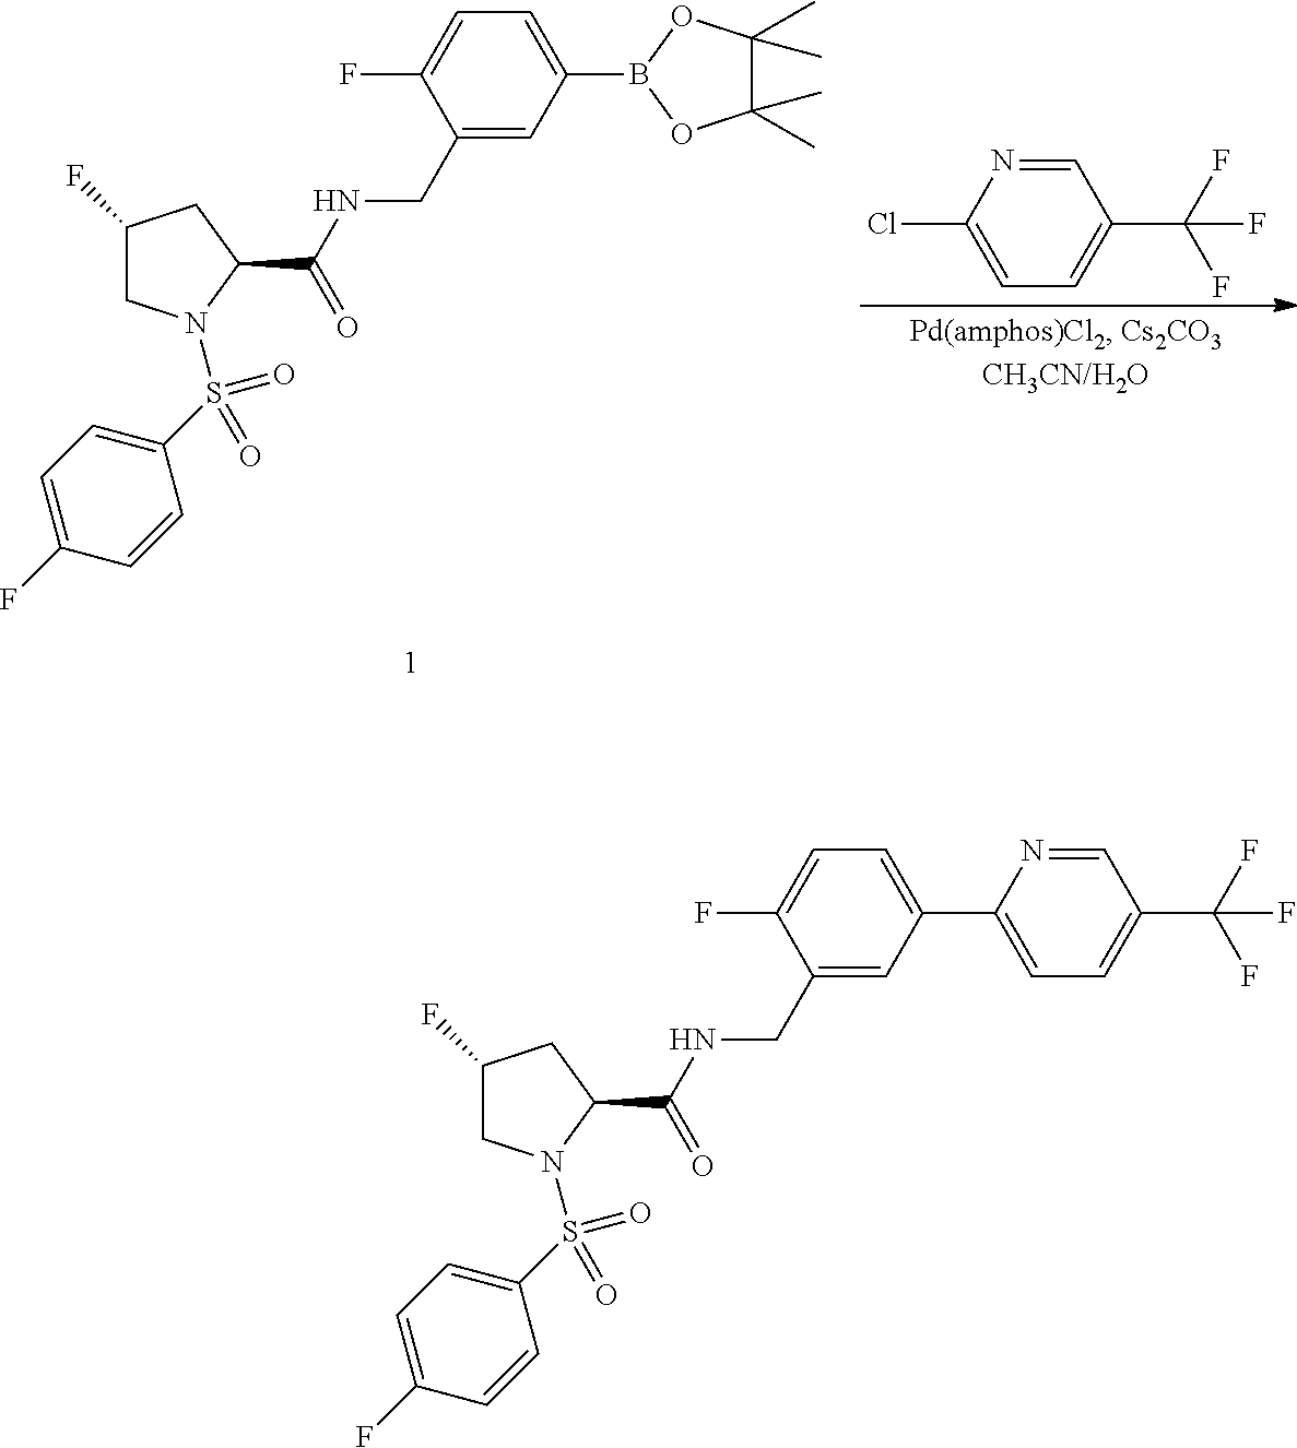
C1(S(=O)(=O)N2CC(F)CC2C(NCC2=CC(B3OC(C)(C)C(C)(C)O3)=CC=C2F)=O)=CC=C(F)C=C1.C1=NC(Cl)=CC=C1C(F)(F)F.C1(S(=O)(=O)N2CC(F)CC2C(NCC2=CC(C3=CC=C(C(F)(F)F)C=N3)=CC=C2F)=O)=CC=C(F)C=C1
